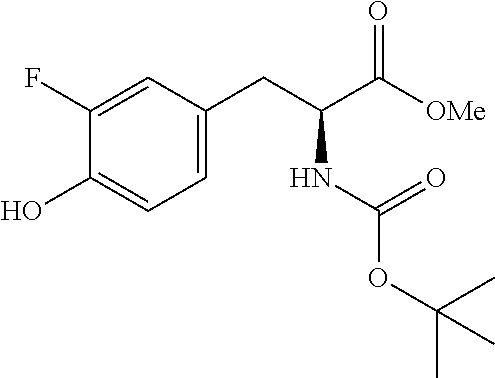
C1(F)=CC(CC(C([OMe])=O)NC(OC(C)(C)C)=O)=CC=C1O
